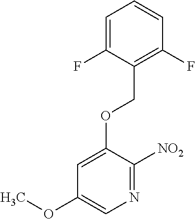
C1(COC2=CC(OC)=CN=C2[NO2])=C(F)C=CC=C1F
